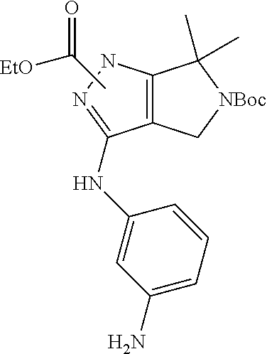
C12=C(NN=C1NC1=CC(N)=CC=C1)C(C)(C)[NBoc]C2.[EtO]C(=O)C
